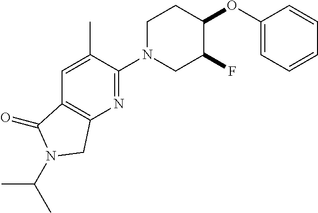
C1(OC2CCN(C3=NC4=C(C=C3C)C(=O)N(C(C)C)C4)CC2F)=CC=CC=C1
